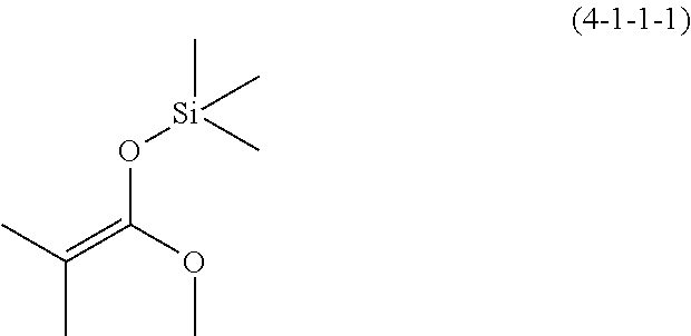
CC(=C(OC)O[Si](C)(C)C)C
